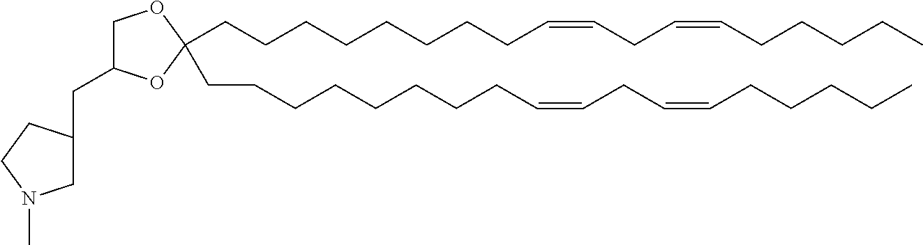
C(CCCCC=CCC=CCCCCC)CCCC1(CCCCCCCCC=CCC=CCCCCC)OC(CC2CN(C)CC2)CO1
